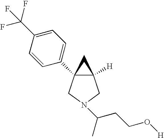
C12([H])C(C3=CC=C(C(F)(F)F)C=C3)(CN(C(C)CCO[H])C1)C2
